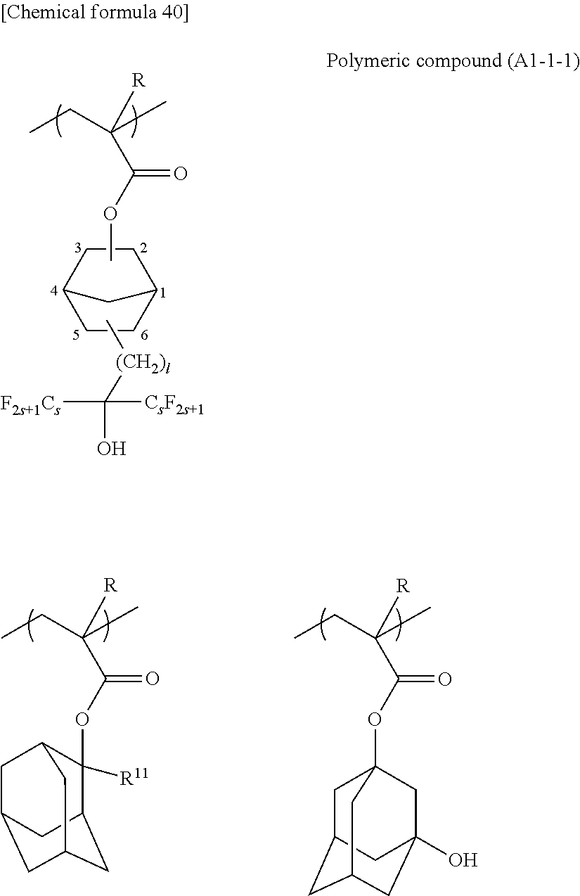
CCC(C)([R])C(OC)=O.C1CC2CC1CC2.[(CH2)l](C([CsF2s+1])([F2s+1Cs])O)C.CCC(C)([R])C(OC12CC3CC(CC(O)(C1)C3)C2)=O.CCC(C)([R])C(OC1([R11])C2CC3CC(CC1C3)C2)=O
